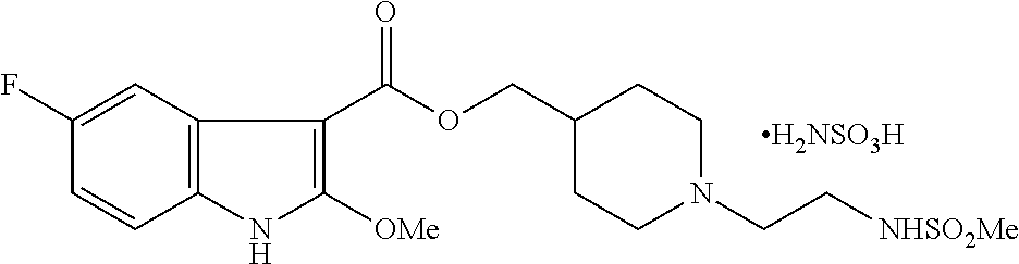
C12=C(C=C(F)C=C1)C(C(=O)OCC1CCN(CC[NHSO2Me])CC1)=C([OMe])N2.[H2NSO3H]
